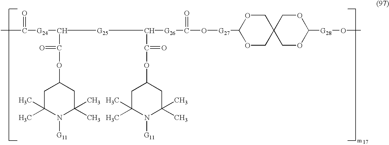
CC(=O)[G24]C(C(=O)OC1CC(C)(C)N([G11])C(C)(C)C1)[G25]C(C(=O)OC1CC(C)(C)N([G11])C(C)(C)C1)[G26]C(=O)O[G27]C1OCC2(CO1)COC([G28]OC)OC2
